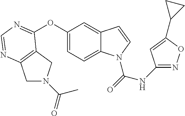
C12=C(N=CN=C1OC1=CC=C3C(=C1)C=CN3C(=O)NC1=NOC(C3CC3)=C1)CN(C(=O)C)C2
